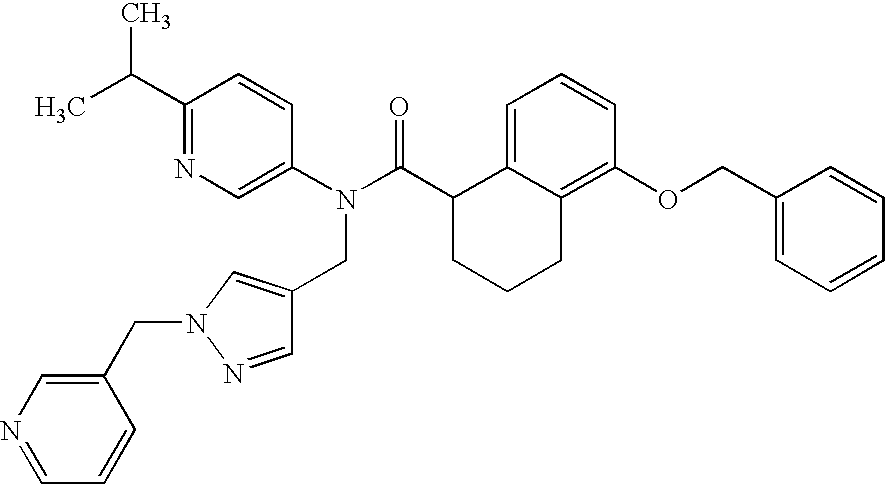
C1(C(C)C)=NC=C(N(C(C2CCCC3=C(OCC4=CC=CC=C4)C=CC=C23)=O)CC2=CN(CC3=CN=CC=C3)N=C2)C=C1
